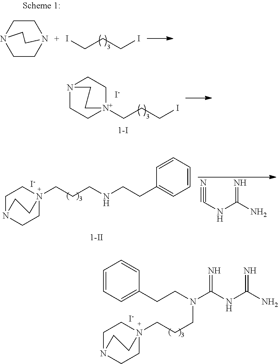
N12CC[N+](CCCI)(CC1)CC2.[I-].C1N2CCN(CCCNCCC3=CC=CC=C3)(C1)CC2.[I-].N#CNC(=N)N.C1N2CCN(CCCN(C(NC(N)=N)=N)CCC3=CC=CC=C3)(C1)CC2.[I-].C1CN2CCN1CC2.ICCCI
